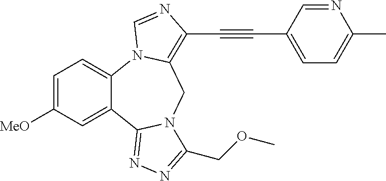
C1=C([MeO])C=C2C(=C1)N1C(=C(C#CC3=CC=C(C)N=C3)N=C1)CN1C2=NN=C1COC
